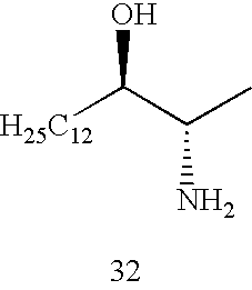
[H25C12]C(C(C)N)O
